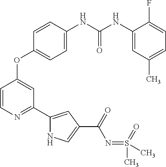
C1=CN=C(C2=CC(C(=O)N=S(C)(=O)C)=CN2)C=C1OC1=CC=C(NC(NC2=CC(C)=CC=C2F)=O)C=C1
